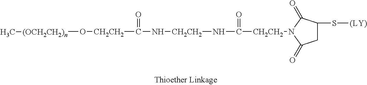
[CH2CH2](N1C(=O)CC(S[(LY)])C1=O)C(N[CH2CH2]NC([CH2CH2]O[(OCH2CH2)n]C)=O)=O
